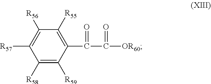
C1([R58])=C([R59])C(C(C([OR60])=O)=O)=C([R55])C([R56])=C1[R57]
